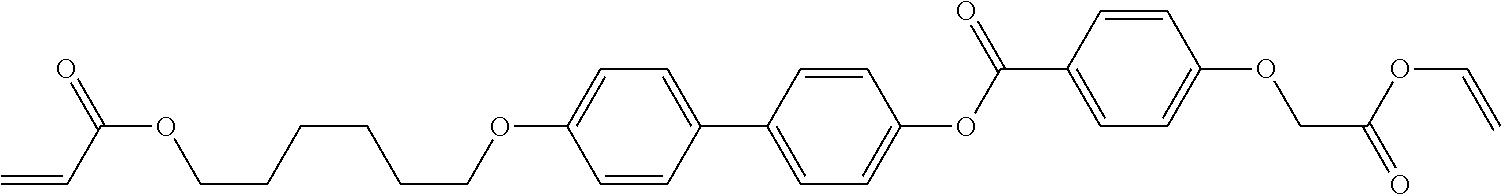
C1=CC(C2=CC=C(OC(C3=CC=C(OCC(OC=C)=O)C=C3)=O)C=C2)=CC=C1OCCCCCCOC(C=C)=O
